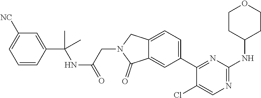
C12=CC(C3=NC(NC4CCOCC4)=NC=C3Cl)=CC=C1CN(CC(NC(C1=CC([NC])=CC=C1)(C)C)=O)C2=O
